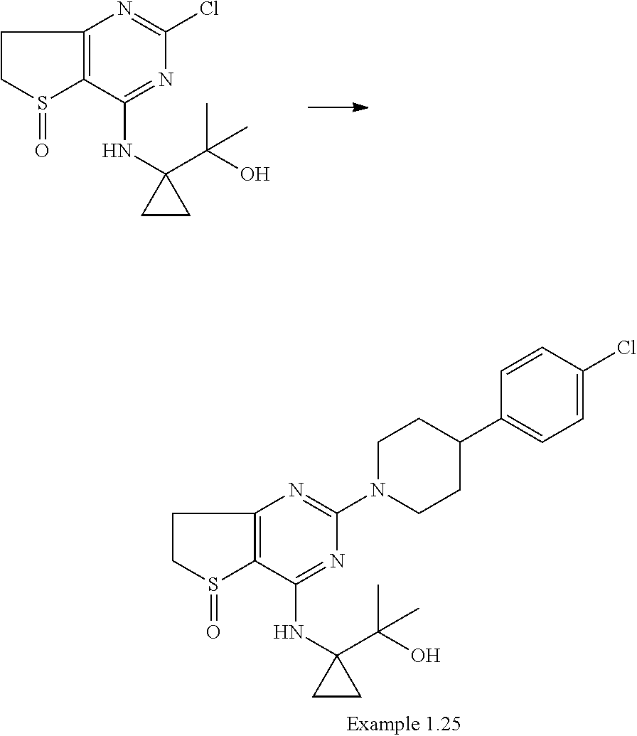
C1S(=O)C2=C(C1)N=C(Cl)N=C2NC1(C(O)(C)C)CC1.C1S(=O)C2=C(C1)N=C(N1CCC(C3=CC=C(Cl)C=C3)CC1)N=C2NC1(C(O)(C)C)CC1
